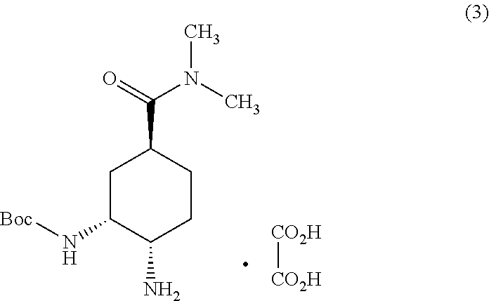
C1C(N[Boc])C(N)CCC1C(=O)N(C)C.[CO2H][CO2H]
